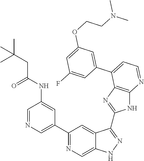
C1(C2=NC=C3C(=C2)C(C2=NC4=C(N2)N=CC=C4C2=CC(OCCN(C)C)=CC(F)=C2)=NN3)=CN=CC(NC(=O)CC(C)(C)C)=C1
